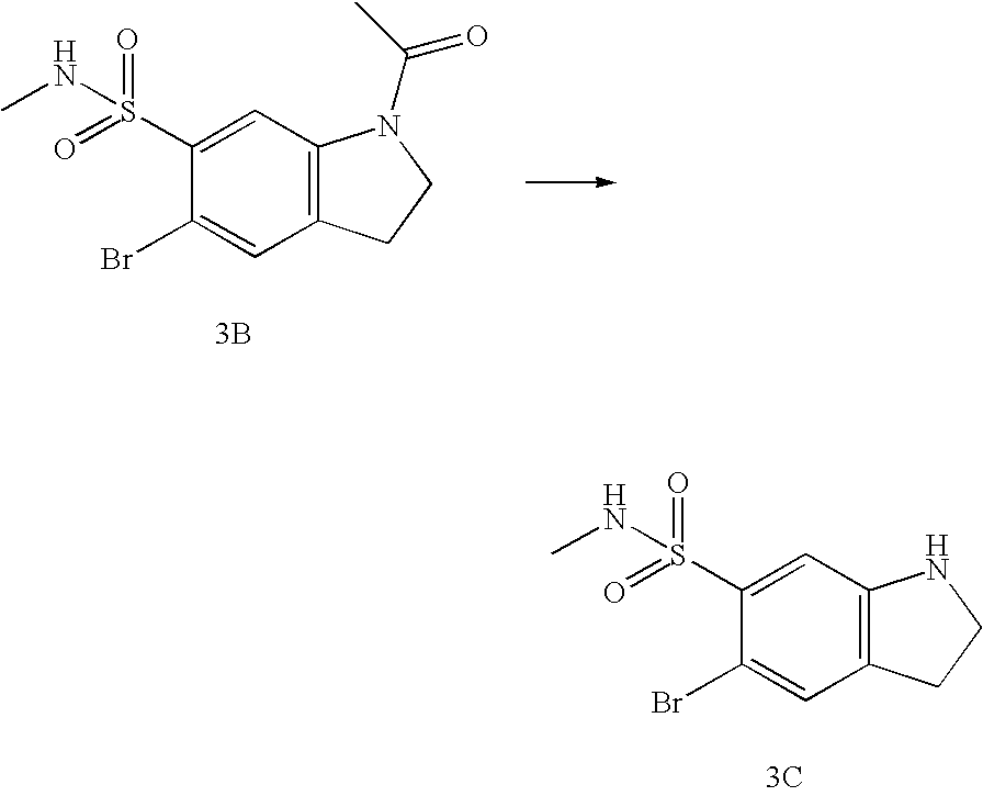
C1(S(=O)(=O)NC)=CC2=C(C=C1Br)CCN2.[3C].C1(S(=O)(=O)NC)=CC2=C(C=C1Br)CCN2C(=O)C.[3B]
